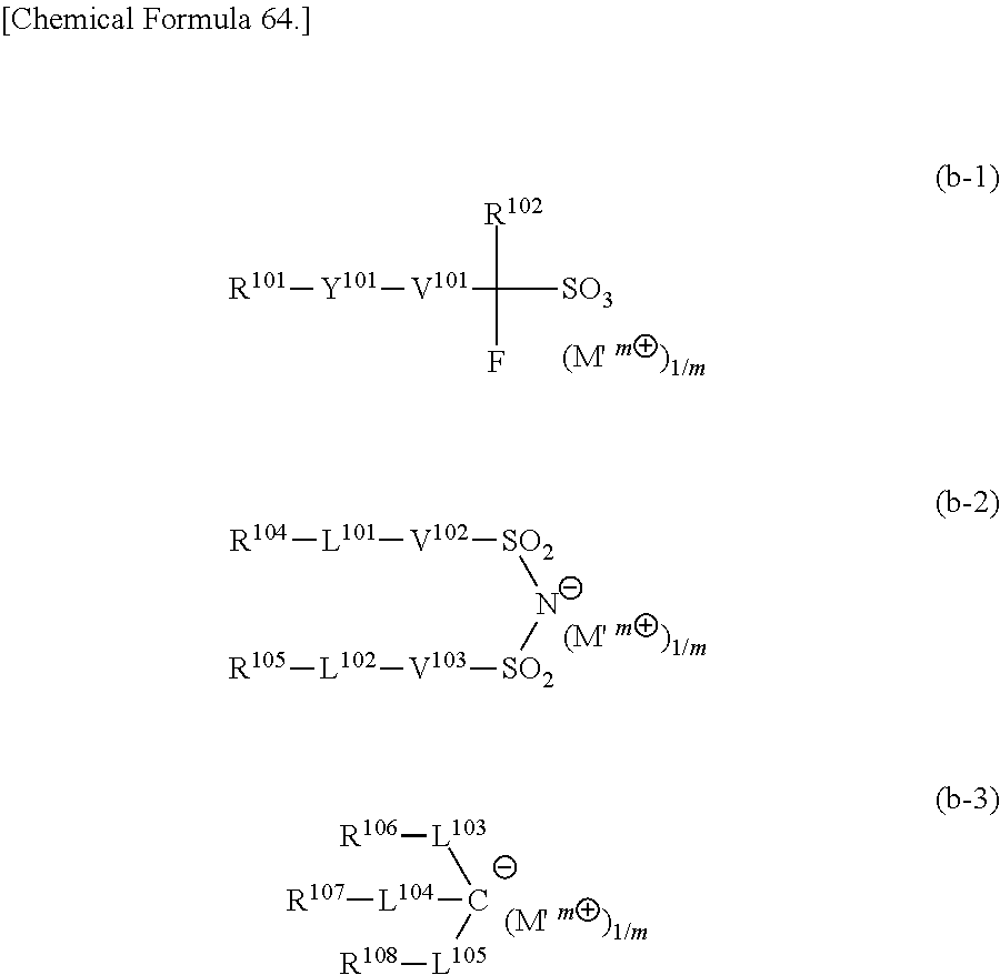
[R101][Y101][V101]C([SO3])([R102])F.[R104][L101][V102][SO2][N-][SO2][V103][L102][R105].[R106][L103][C-]([L105][R108])[L104][R107]
